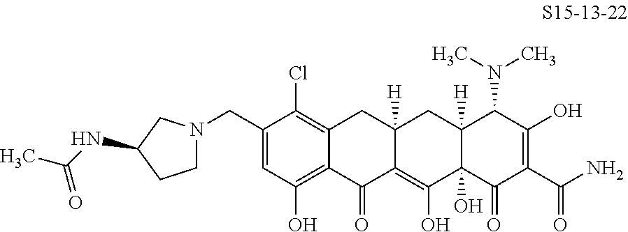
C1(CN2CCC(NC(C)=O)C2)=CC(O)=C2C(=C1Cl)CC1([H])C(=C(O)C3(O)C([H])(C1)C(N(C)C)C(O)=C(C(N)=O)C3=O)C2=O
